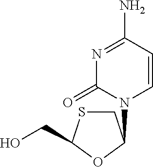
C1=CC(N)=NC(=O)N1C1CSC(CO)O1
